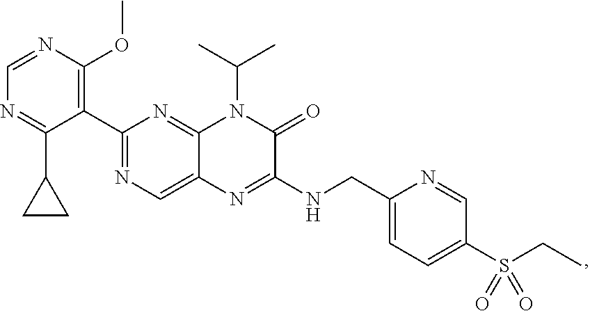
C1(C2=C(OC)N=CN=C2C2CC2)=NC=C2C(=N1)N(C(C)C)C(=O)C(NCC1=CC=C(S(CC)(=O)=O)C=N1)=N2
